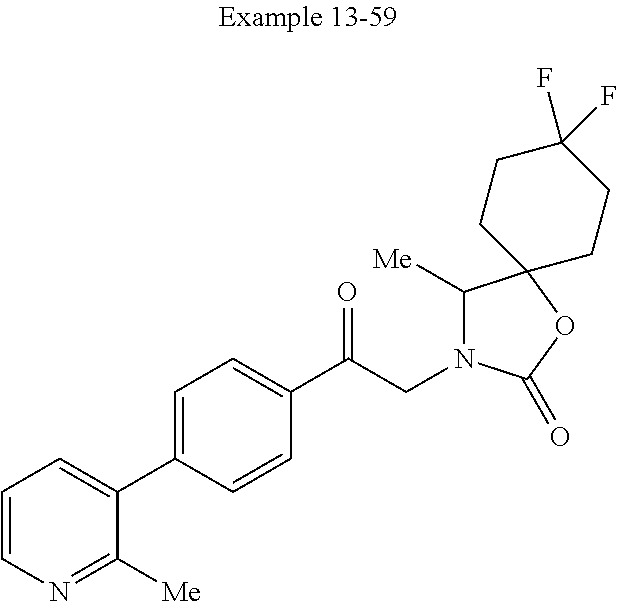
C1=CN=C([Me])C(C2=CC=C(C(CN3C([Me])C4(OC3=O)CCC(F)(F)CC4)=O)C=C2)=C1
